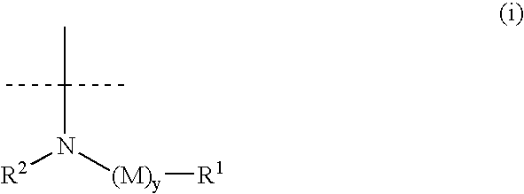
CC(N([R2])[(M)y][R1])(C)C
